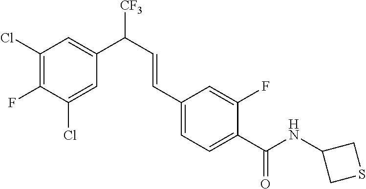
C1(Cl)=C(F)C(Cl)=CC(C([CF3])C=CC2=CC=C(C(NC3CSC3)=O)C(F)=C2)=C1
